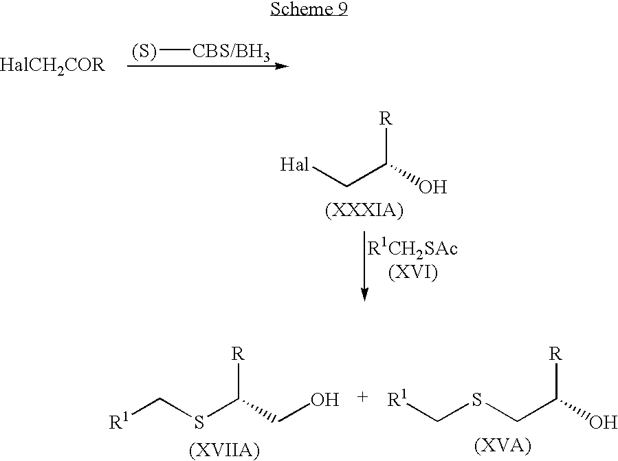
[(S)][CBS/BH3].[Hal]CC(O)[R].[R1]CSC(CO)[R].C(SCC(O)[R])[R1]
